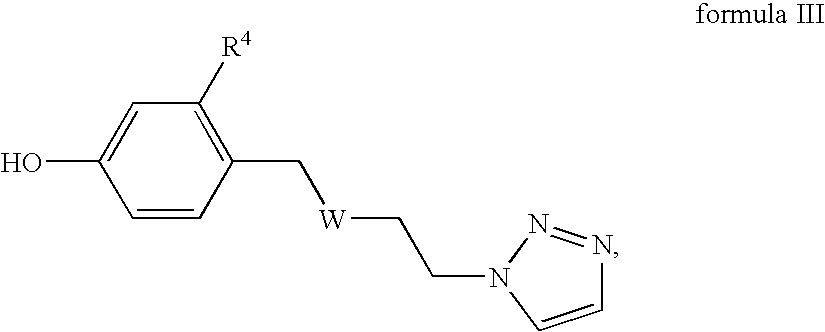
C1=CC(C[W]CCN2N=NC=C2)=C([R4])C=C1O
